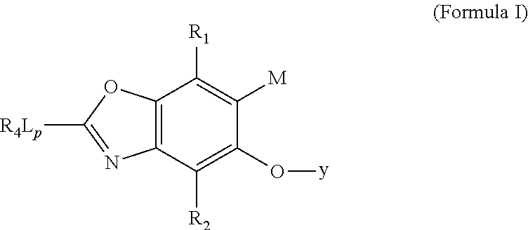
C12=C(C([R2])=C(O[y])C([M])=C1[R1])N=C([R4Lp])O2
